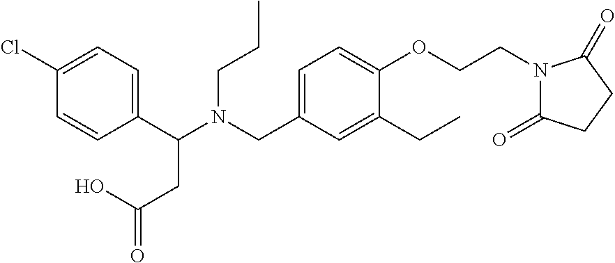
C1(C(N(CC2=CC=C(OCCN3C(=O)CCC3=O)C(CC)=C2)CCC)CC(=O)O)=CC=C(Cl)C=C1
